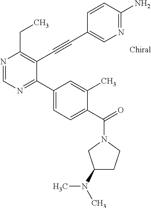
N1=CN=C(C2=CC=C(C(=O)N3CCC(N(C)C)C3)C(C)=C2)C(C#CC2=CN=C(N)C=C2)=C1CC
